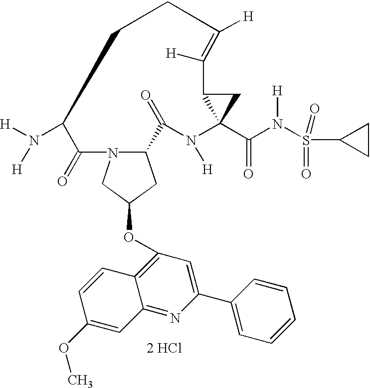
[2 HCl].C12CC(OC3=C4C(=NC(C5=CC=CC=C5)=C3)C=C(OC)C=C4)CN1C(=O)C(N([H])[H])CCC([H])=C([H])C1C(C(N(S(C3CC3)(=O)=O)[H])=O)(N([H])C2=O)C1
